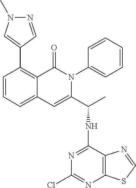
C1=CC=C2C(=C1C1=CN(C)N=C1)C(=O)N(C1=CC=CC=C1)C(C(C)NC1=NC(Cl)=NC3=C1N=CS3)=C2
